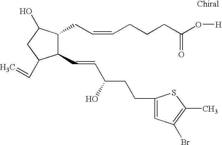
C1(C=CC(CCC2=CC(Br)=C(C)S2)O)C(CC=CCCCC(O[H])=O)C(O)CC1C=C
